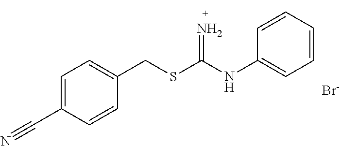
C1=C(C#N)C=CC(CSC(NC2=CC=CC=C2)=N)=C1.[Br-]
